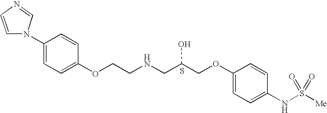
C1(N2C=CN=C2)=CC=C(OCCNCC(COC2=CC=C(NS([Me])(=O)=O)C=C2)O)C=C1.S
